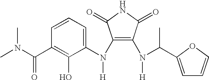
C1(N(C2=CC=CC(C(N(C)C)=O)=C2O)[H])=C(N(C(C)C2=CC=CO2)[H])C(=O)NC1=O
